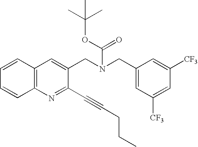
C12=C(N=C(C#CCCC)C(CN(CC3=CC([CF3])=CC([CF3])=C3)C(OC(C)(C)C)=O)=C1)C=CC=C2
